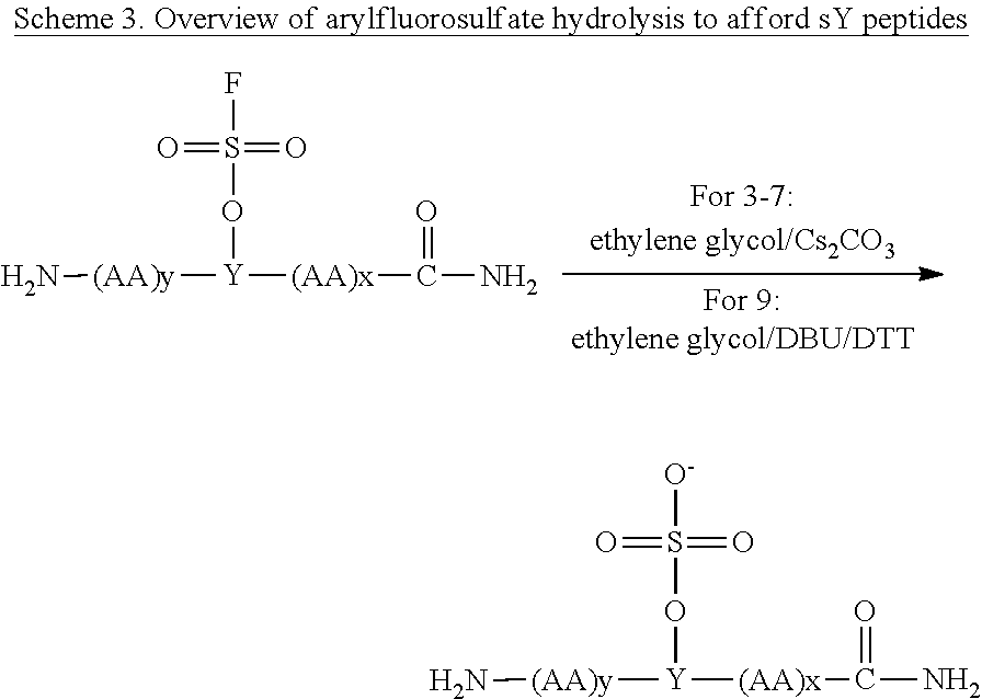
[Y]([(AA)x]C(N)=O)([(AA)y]N)OS([O-])(=O)=O.[Y]([(AA)x]C(N)=O)([(AA)y]N)OS(F)(=O)=O
